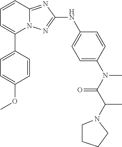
C1=CC2=NC(NC3=CC=C(N(C(C(N4CCCC4)C)=O)C)C=C3)=NN2C(C2=CC=C(OC)C=C2)=C1
